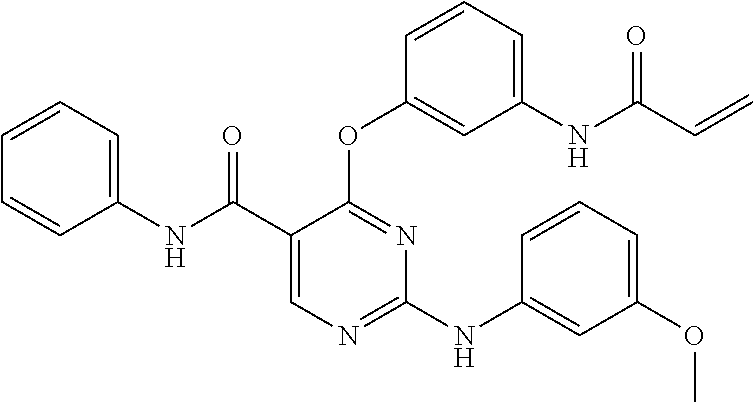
N(C1=NC=C(C(NC2=CC=CC=C2)=O)C(OC2=CC([NH]C(C=C)=O)=CC=C2)=N1)C1=CC(OC)=CC=C1
